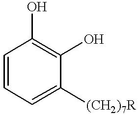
C1=CC=C([(CH2)7R])C(O)=C1O
